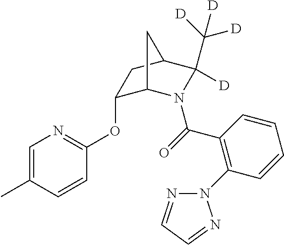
C1=C(C)C=CC(OC2C3N(C(=O)C4=C(N5N=CC=N5)C=CC=C4)C(C([D])([D])[D])([D])C(C2)C3)=N1
